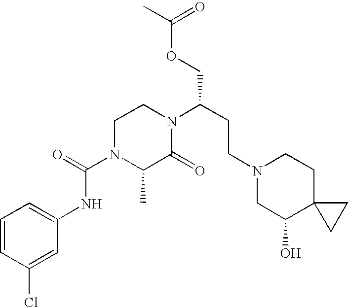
C1=CC(Cl)=CC(NC(N2C(C)C(=O)N(C(CCN3CC(O)C4(CC3)CC4)COC(=O)C)CC2)=O)=C1
